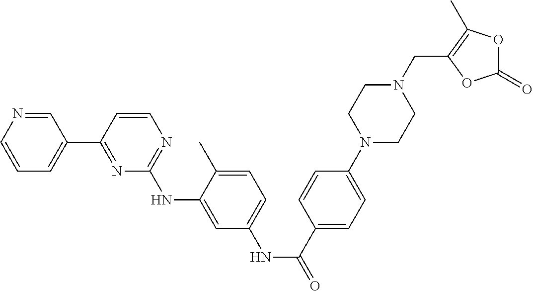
C1=CN=CC(C2=NC(NC3=CC(NC(=O)C4=CC=C(N5CCN(CC6=C(C)OC(=O)O6)CC5)C=C4)=CC=C3C)=NC=C2)=C1
